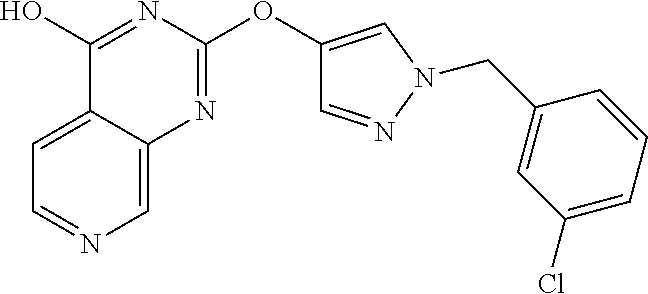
C12=CC=NC=C1N=C(OC1=CN(CC3=CC(Cl)=CC=C3)N=C1)N=C2O
